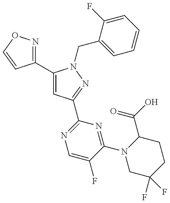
C1(C2=CC(C3=NC=C(F)C(N4CC(F)(F)CCC4C(=O)O)=N3)=NN2CC2=CC=CC=C2F)=NOC=C1
